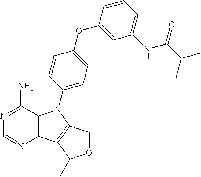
C12=C(C(N)=NC=N1)N(C1=CC=C(OC3=CC(NC(C(C)C)=O)=CC=C3)C=C1)C1=C2C(C)OC1
